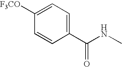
C1([F3CO])=CC=C(C(NC)=O)C=C1
